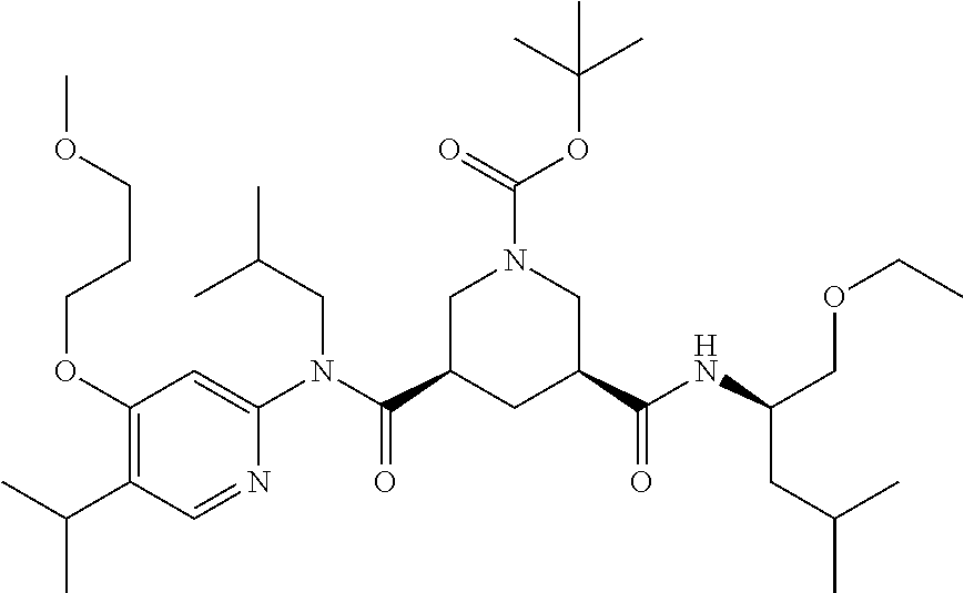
COCCCOC1=C(C(C)C)C=NC(N(C(C2CC(C(NC(COCC)CC(C)C)=O)CN(C(OC(C)(C)C)=O)C2)=O)CC(C)C)=C1
